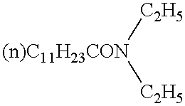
[(n)C11H23CON]([C2H5])[C2H5]
